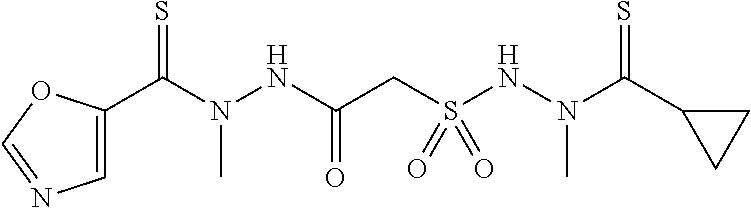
C1=C(C(N(NC(CS(NN(C(C2CC2)=S)C)(=O)=O)=O)C)=S)OC=N1
